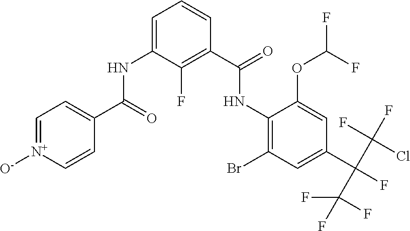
C1=[N+]([O-])C=CC(C(NC2=CC=CC(C(NC3=C(Br)C=C(C(F)(C(F)(Cl)F)C(F)(F)F)C=C3OC(F)F)=O)=C2F)=O)=C1
